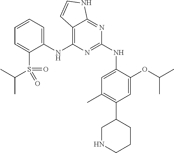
C1(NC2=C3C(=NC(NC4=CC(C)=C(C5CNCCC5)C=C4OC(C)C)=N2)NC=C3)=CC=CC=C1S(C(C)C)(=O)=O
